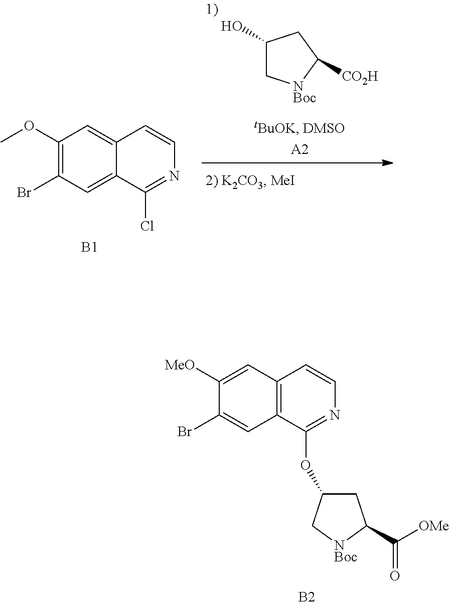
C1([MeO])=CC2=C(C=C1Br)C(OC1CC(C([OMe])=O)[NBoc]C1)=NC=C2.[B2].C1(OC)=C(Br)C=C2C(=C1)C=CN=C2Cl.[B1].C1(O)C[NBoc]C([CO2H])C1
